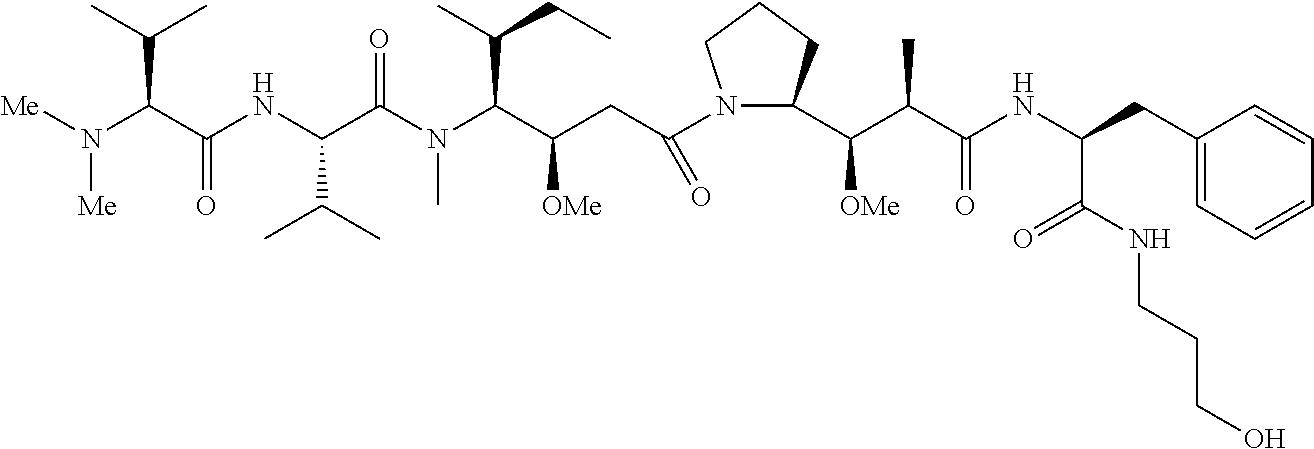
C(NC(C(C(C1N(C(CC(C(N(C(C(NC(C(N([Me])[Me])C(C)C)=O)C(C)C)=O)C)C(CC)C)[OMe])=O)CCC1)[OMe])C)=O)(CC1=CC=CC=C1)C(NCCCO)=O
